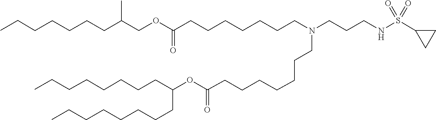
O(C(=O)CCCCCCCN(CCCCCCCC(OCC(CCCCCCC)C)=O)CCCNS(C1CC1)(=O)=O)C(CCCCCCCC)CCCCCCCC
